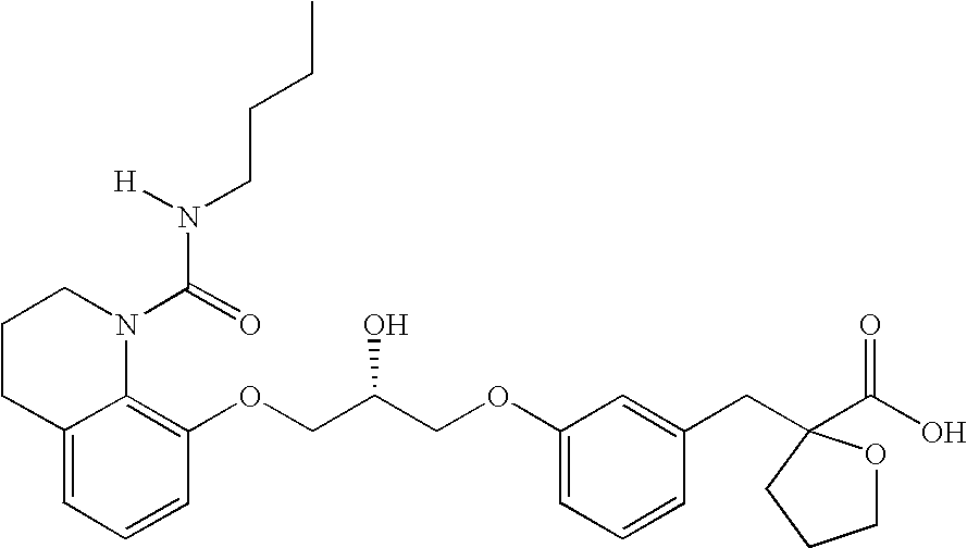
C(COC1=CC=CC(CC2(C(O)=O)OCCC2)=C1)(COC1=C2C(=CC=C1)CCCN2C(=O)N([H])CCCC)O
